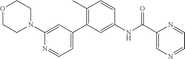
O1CCN(C2=CC(C3=C(C)C=CC(NC(C4=CN=CC=N4)=O)=C3)=CC=N2)CC1
